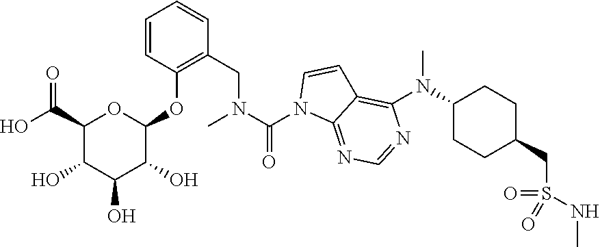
C1=NC(N(C2CCC(CS(NC)(=O)=O)CC2)C)=C2C=CN(C(N(CC3=C(OC4OC(C(O)=O)C(O)C(O)C4O)C=CC=C3)C)=O)C2=N1
